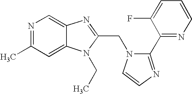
N1=C(C)C=C2C(=C1)N=C(CN1C=CN=C1C1=NC=CC=C1F)N2CC
